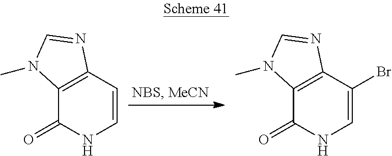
C1=CC2=C(C(=O)N1)N(C)C=N2.C1=C(Br)C2=C(C(=O)N1)N(C)C=N2
